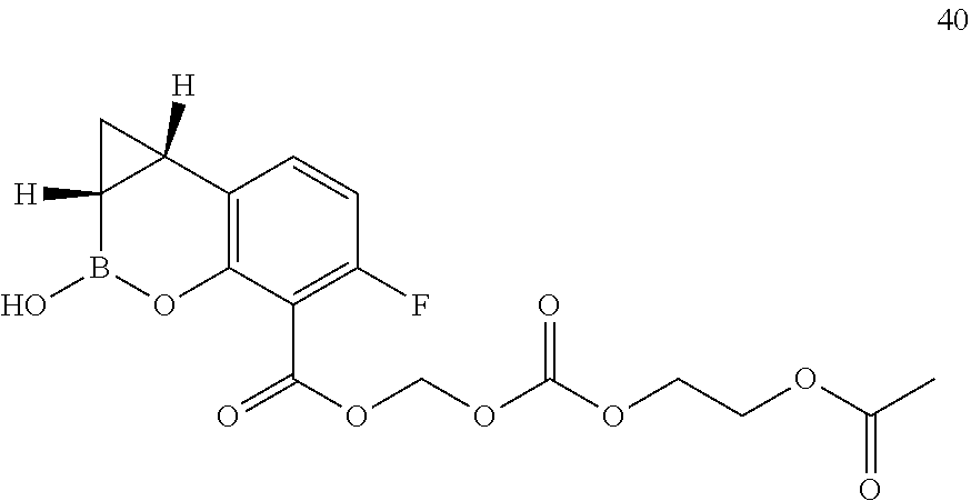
C12([H])B(O)OC3=C(C1([H])C2)C=CC(F)=C3C(=O)OCOC(OCCOC(C)=O)=O
